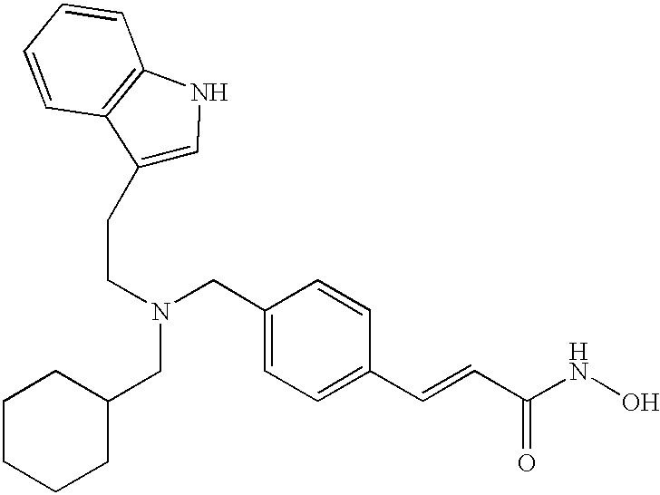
C(CN(CC1=CC=C(C=CC(NO)=O)C=C1)CC1CCCCC1)C1=CNC2=C1C=CC=C2
